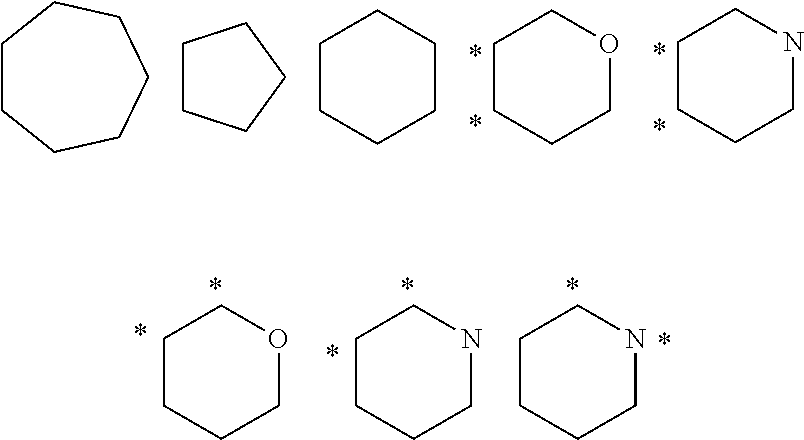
C1CCCOC1.C1CCCNC1.C1CCCCCC1.C1CCCC1.C1CCCCC1.C1CCCOC1.C1CCCNC1.C1CCCNC1
